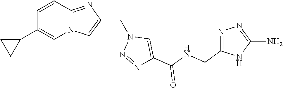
N12C(=NC(CN3N=NC(C(NCC4=NN=C(N)N4)=O)=C3)=C1)C=CC(C1CC1)=C2
